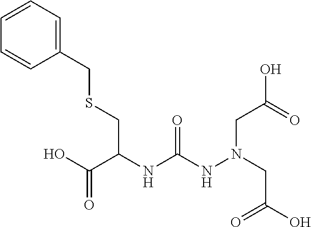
N(CC(O)=O)(NC(NC(C(O)=O)CSCC1=CC=CC=C1)=O)CC(O)=O
